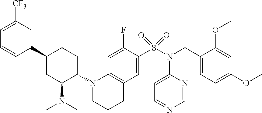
C1(C2=CC([CF3])=CC=C2)CC(N(C)C)C(N2C3=C(C=C(S(N(C4=CC=NC=N4)CC4=CC=C(OC)C=C4OC)(=O)=O)C(F)=C3)CCC2)CC1
